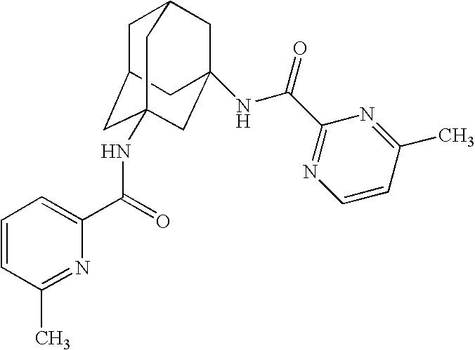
C1C2CC3(NC(C4=CC=CC(C)=N4)=O)CC(NC(C4=NC=CC(C)=N4)=O)(CC1C3)C2
